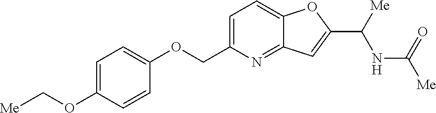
C(OC1=CC=C(OCC2=CC=C3C(=N2)C=C(C([Me])NC([Me])=O)O3)C=C1)[Me]
